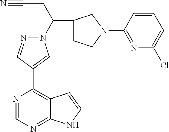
C1(C2=C3C(=NC=N2)NC=C3)=CN(C(CC#N)C2CCN(C3=NC(Cl)=CC=C3)C2)N=C1
